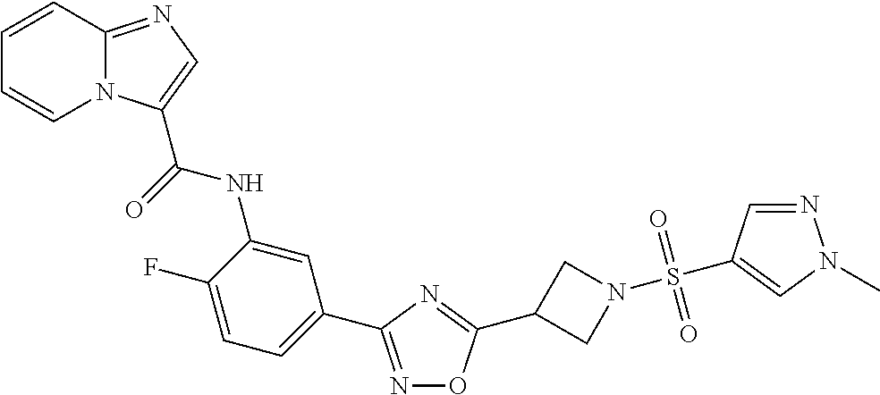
C1=CC2=NC=C(C(=O)NC3=CC(C4=NOC(C5CN(S(=O)(=O)C6=CN(C)N=C6)C5)=N4)=CC=C3F)N2C=C1
